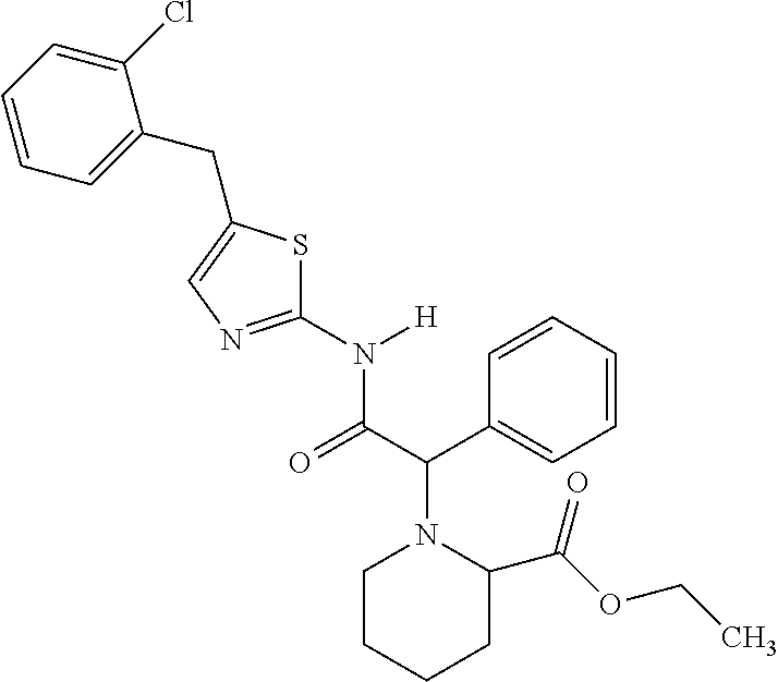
C1CCCC(C(=O)OCC)N1C(C1=CC=CC=C1)C(N([H])C1=NC=C(CC2=CC=CC=C2Cl)S1)=O
